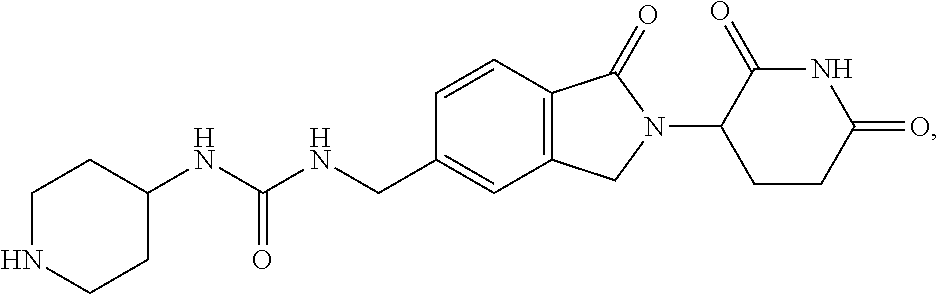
N1CCC(NC(NCC2=CC3=C(C=C2)C(=O)N(C2CCC(=O)NC2=O)C3)=O)CC1
